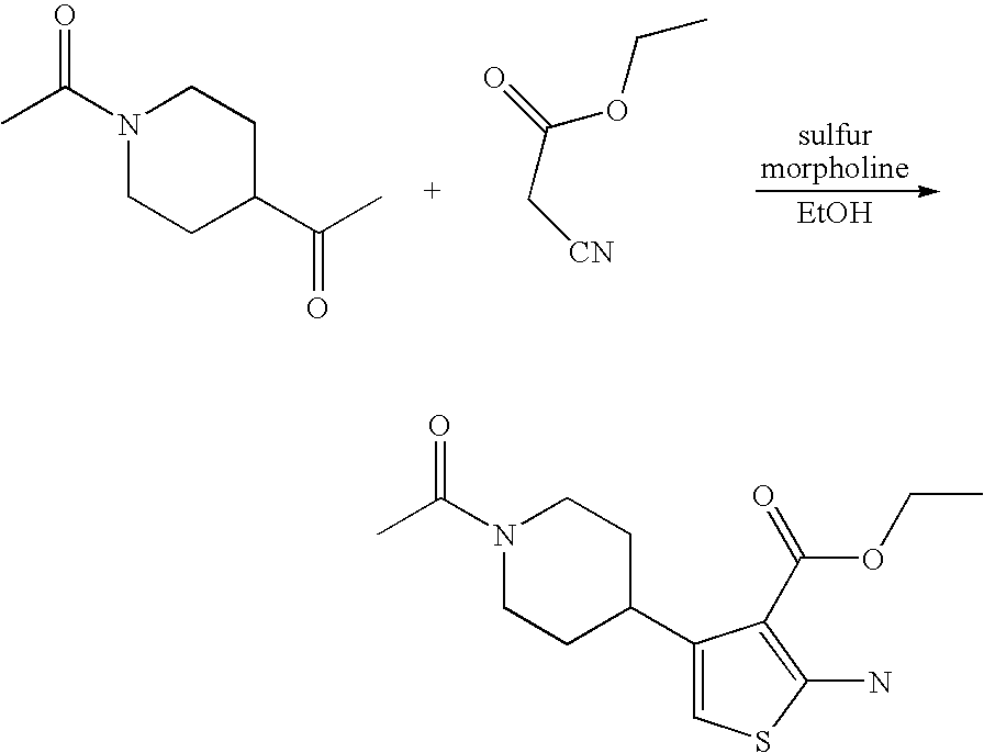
[EtOH].O=C(N1CCC(C(C)=O)CC1)C.C(C)OC(=O)C[CN].O=C(N1CCC(C2=CSC(N)=C2C(=O)OCC)CC1)C
